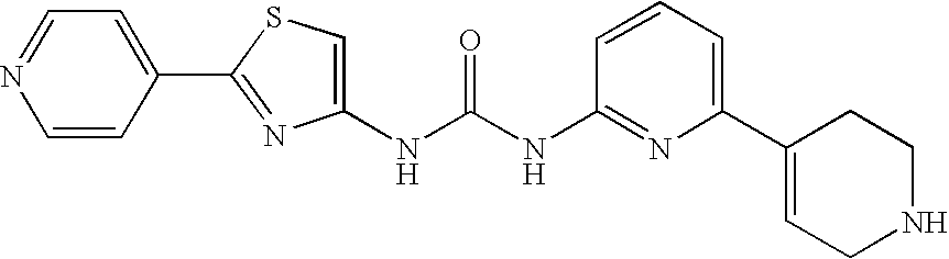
N(C(NC1=NC(C2=CCNCC2)=CC=C1)=O)C1=CSC(C2=CC=NC=C2)=N1
